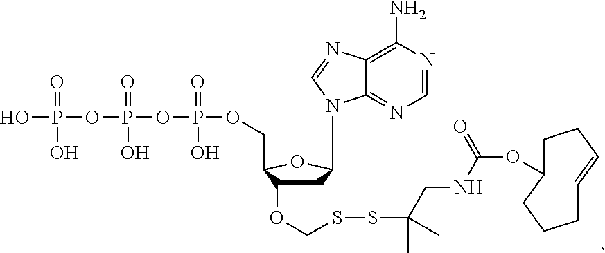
N1(C2CC(OCSSC(CNC(OC3CCC=CCCC3)=O)(C)C)C(COP(OP(OP(O)(O)=O)(O)=O)(O)=O)O2)C2=NC=NC(N)=C2N=C1
